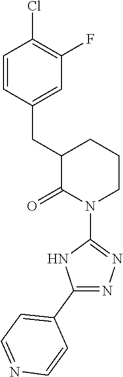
C1=CC(CC2C(=O)N(C3=NN=C(C4=CC=NC=C4)N3)CCC2)=CC(F)=C1Cl
